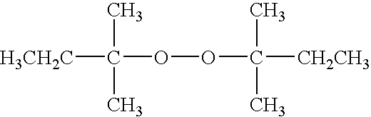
[H3CH2C]C(OOC([CH2CH3])(C)C)(C)C
